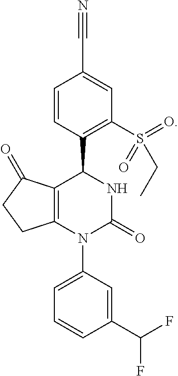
C12=C(N(C3=CC=CC(C(F)F)=C3)C(=O)NC1C1=C(S(=O)(=O)CC)C=C(C#N)C=C1)CCC2=O
